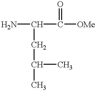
NC(CC(C)C)C(=O)[OMe]
